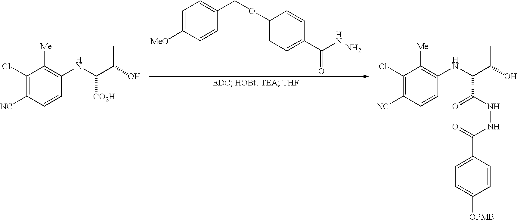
C1=C([MeO])C=CC(COC2=CC=C(C(N)=O)C=C2)=C1.N.C1(Cl)=C([NC])C=CC(NC(C(C)O)[CO2H])=C1[Me].C1(Cl)=C([NC])C=CC(NC(C(C)O)C(=O)NNC(=O)C2=CC=C([OPMB])C=C2)=C1[Me]
